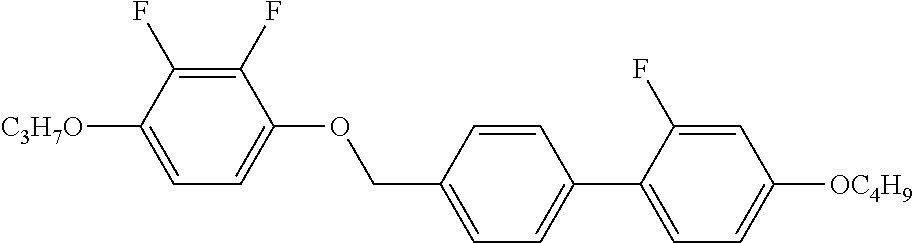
C1(F)=C(F)C([C3H7O])=CC=C1OCC1=CC=C(C2=CC=C([OC4H9])C=C2F)C=C1
